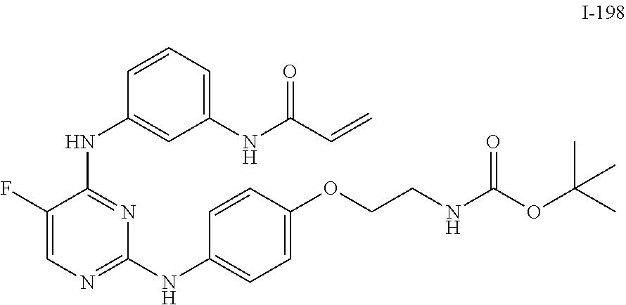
C1(F)=CN=C(NC2=CC=C(OCCNC(OC(C)(C)C)=O)C=C2)N=C1NC1=CC(NC(C=C)=O)=CC=C1
